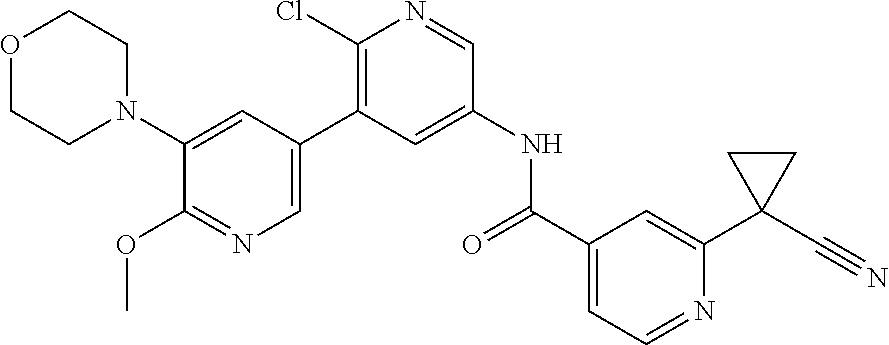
O1CCN(C2=CC(C3=C(Cl)N=CC(NC(C4=CC=NC(C5(C#N)CC5)=C4)=O)=C3)=CN=C2OC)CC1
